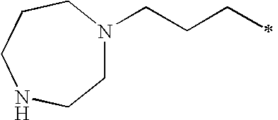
C1N(CCCC)CCCNC1
